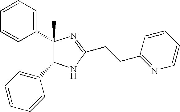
C1=CC=C(C2(C)C(C3=CC=CC=C3)NC(CCC3=NC=CC=C3)=N2)C=C1
